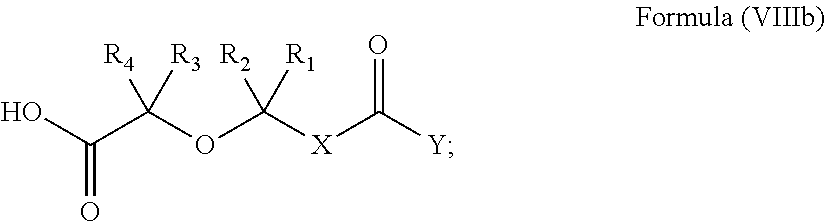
C([X]C([Y])=O)([R2])([R1])OC(C(O)=O)([R4])[R3]
